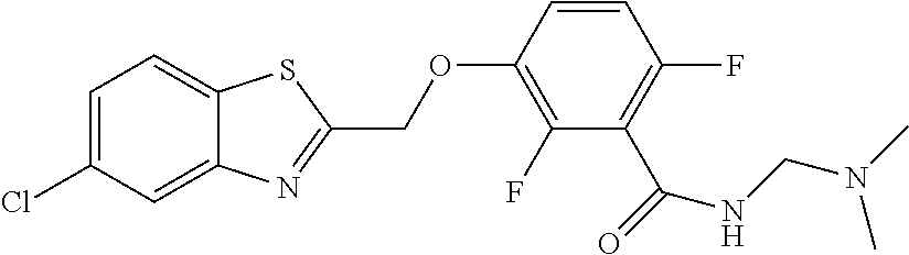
C1=C(Cl)C=C2C(=C1)SC(COC1=C(F)C(C(=O)NCN(C)C)=C(F)C=C1)=N2
